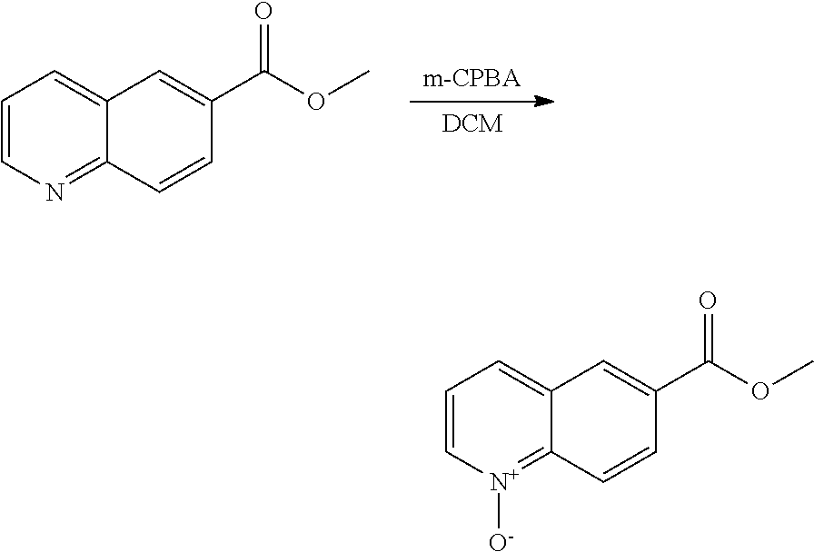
[DCM].[m-CPBA].C1=CN=C2C(=C1)C=C(C(OC)=O)C=C2.C1=C[N+]([O-])=C2C(=C1)C=C(C(OC)=O)C=C2
